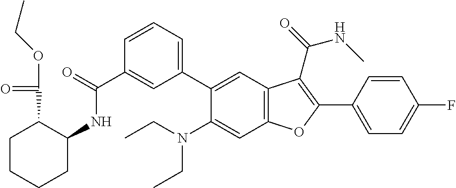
C1(C(=O)NC2C(C(OCC)=O)CCCC2)=CC(C2=CC3=C(C=C2N(CC)CC)OC(C2=CC=C(F)C=C2)=C3C(=O)NC)=CC=C1
